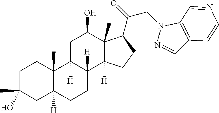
C1C(C)(O)CC2([H])C(C)(C1)C1([H])C([H])(CC2)C2([H])C(C)(C(O)C1)C(C(=O)CN1N=CC3=C1C=NC=C3)CC2
